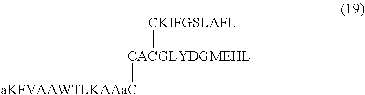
[CKIFGSLAFL][CACGLYDGMEHL][aKFVAAWTLKAAaC]
